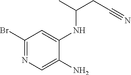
C1(Br)=NC=C(N)C(NC(CC#N)C)=C1
